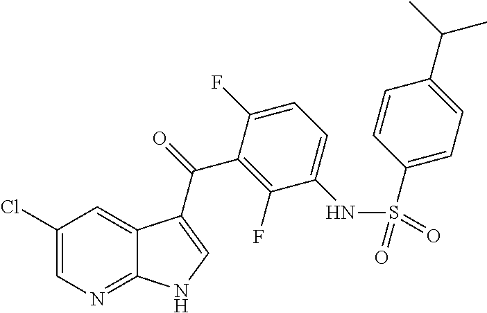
C1(Cl)=CN=C2C(=C1)C(C(=O)C1=C(F)C(NS(=O)(=O)C3=CC=C(C(C)C)C=C3)=CC=C1F)=CN2
